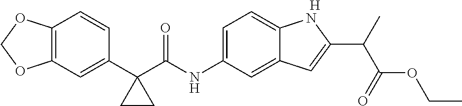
C12=C(C=C(C3(C(NC4=CC=C5C(=C4)C=C(C(C(OCC)=O)C)N5)=O)CC3)C=C1)OCO2.[H]
